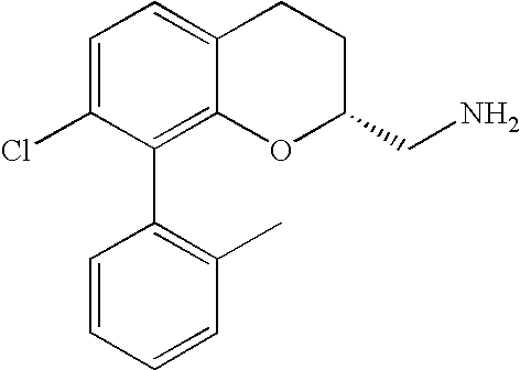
C1=C(Cl)C(C2=C(C)C=CC=C2)=C2C(=C1)CCC(CN)O2
